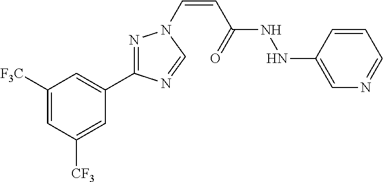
C1([F3C])=CC([CF3])=CC(C2=NN(C=CC(NNC3=CN=CC=C3)=O)C=N2)=C1
